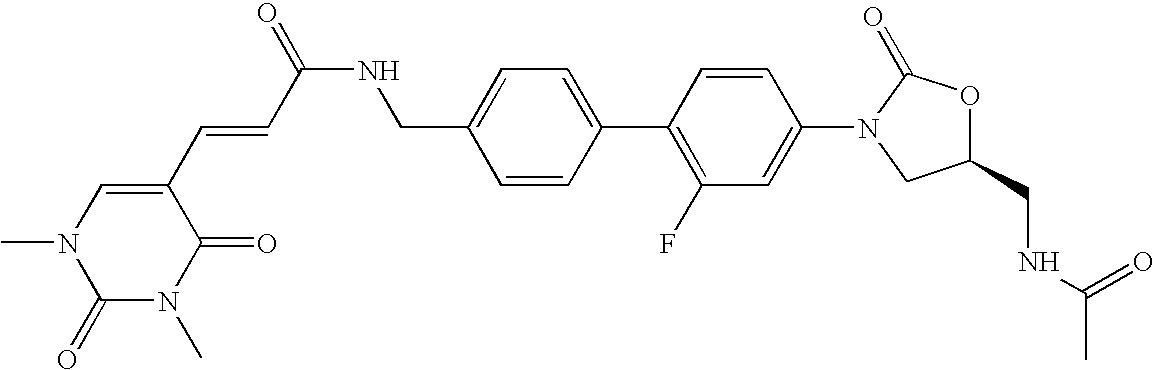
C1=C(CNC(=O)C=CC2=CN(C)C(=O)N(C)C2=O)C=CC(C2=C(F)C=C(N3CC(CNC(C)=O)OC3=O)C=C2)=C1
